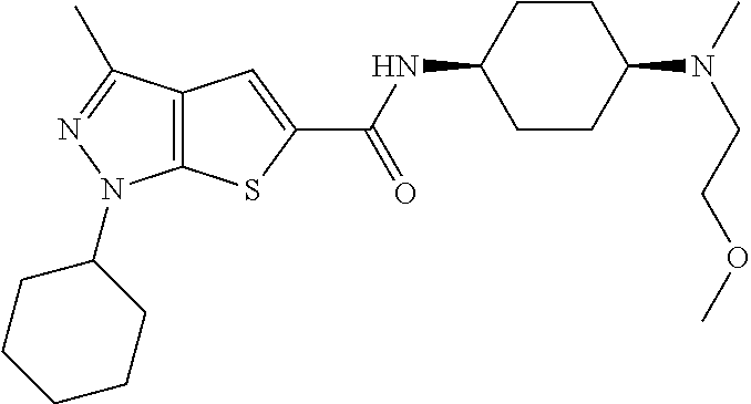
C1CC(N(CCOC)C)CCC1NC(C1=CC2=C(S1)N(C1CCCCC1)N=C2C)=O
